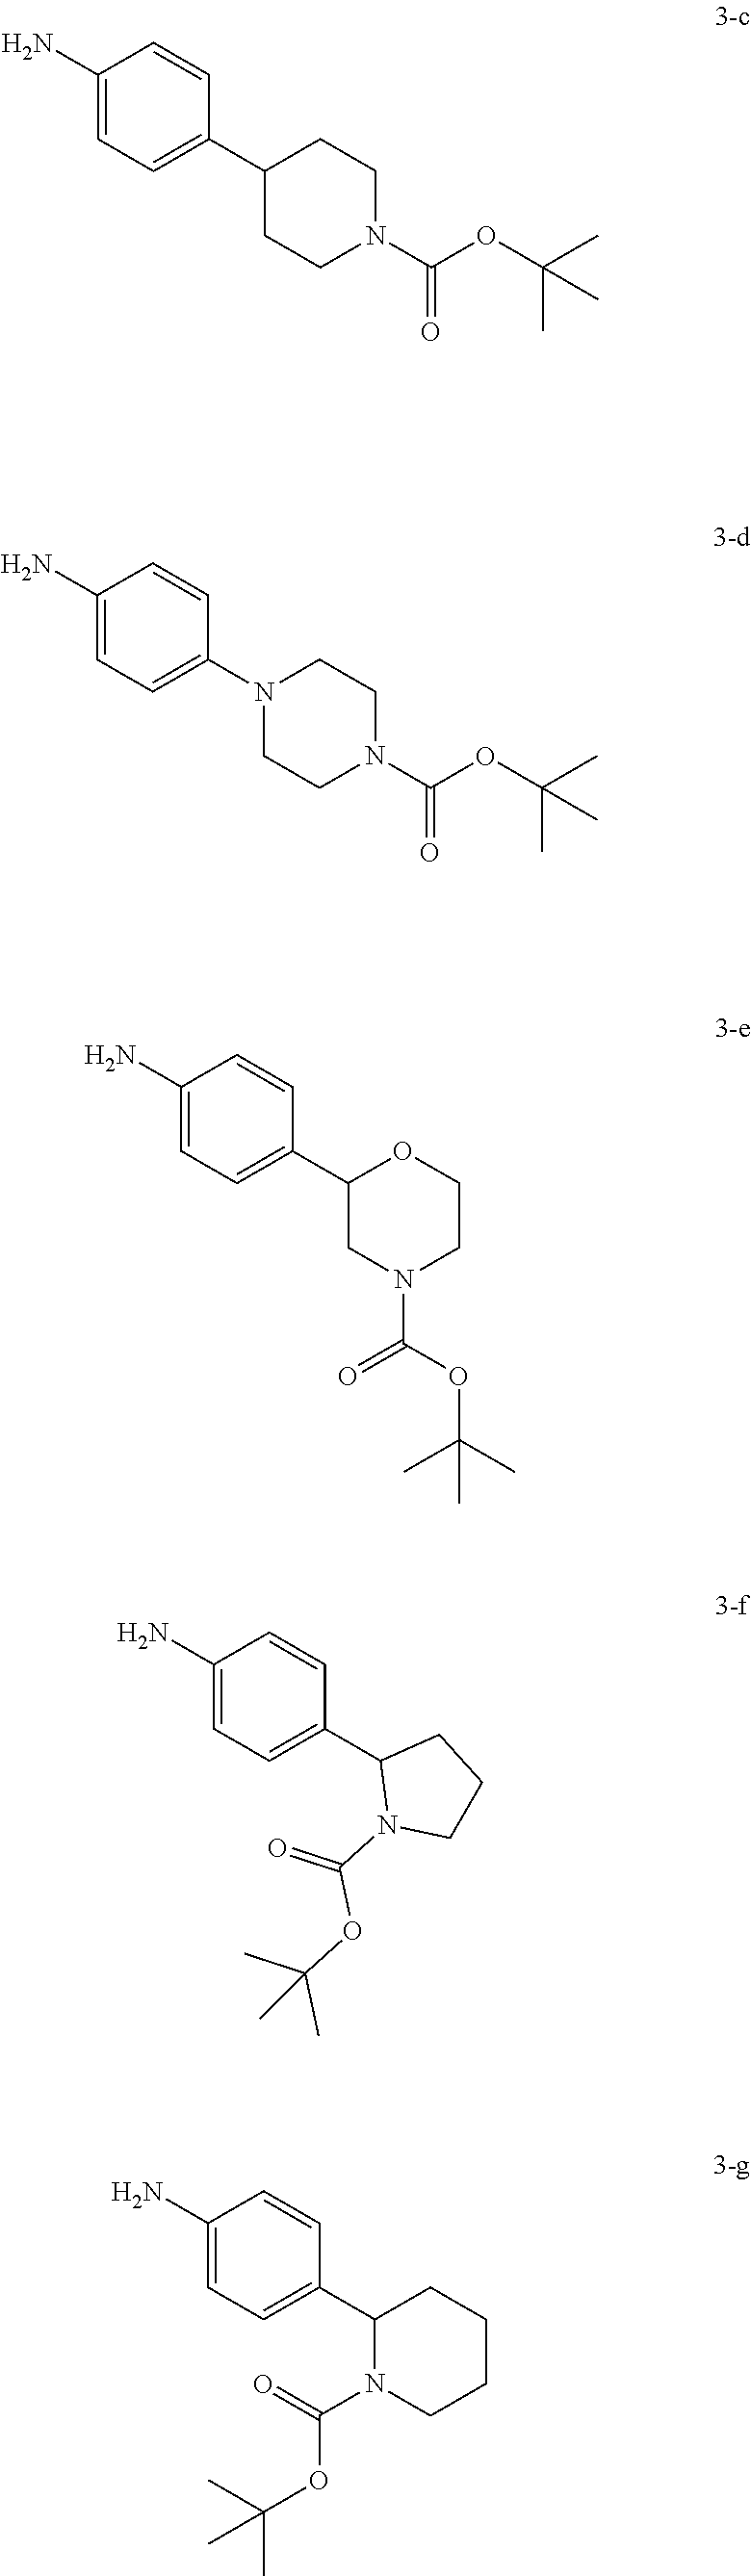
C1(N)=CC=C(C2CCN(C(OC(C)(C)C)=O)CC2)C=C1.C1(N)=CC=C(C2CN(C(OC(C)(C)C)=O)CCO2)C=C1.C1(N)=CC=C(C2N(C(=O)OC(C)(C)C)CCC2)C=C1.C1(N)=CC=C(C2N(C(=O)OC(C)(C)C)CCCC2)C=C1.C1(N)=CC=C(N2CCN(C(OC(C)(C)C)=O)CC2)C=C1
